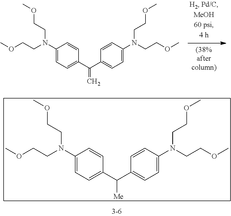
C1(N(CCOC)CCOC)=CC=C(C(C2=CC=C(N(CCOC)CCOC)C=C2)=C)C=C1.C1(N(CCOC)CCOC)=CC=C(C(C2=CC=C(N(CCOC)CCOC)C=C2)[Me])C=C1
